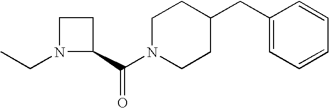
C(N1CCC(CC2=CC=CC=C2)CC1)(=O)C1CCN1CC
